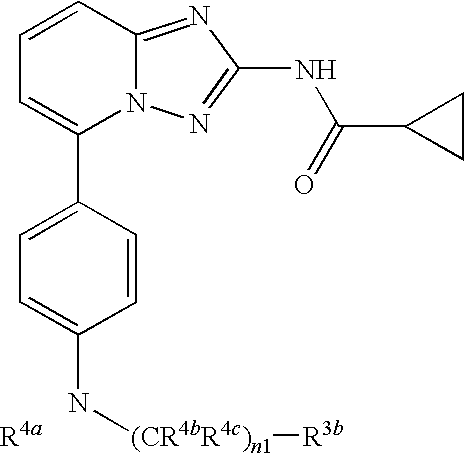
C1=CC2=NC(NC(C3CC3)=O)=NN2C(C2=CC=C(N[(CR4bR4c)n1][R3b])C=C2)=C1.[R4a]
